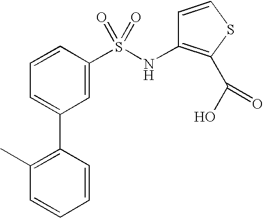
C1=CC(S(NC2=C(C(O)=O)SC=C2)(=O)=O)=CC(C2=C(C)C=CC=C2)=C1
